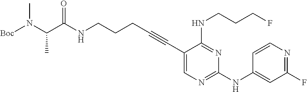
N(CCCC#CC1=CN=C(NC2=CC(F)=NC=C2)N=C1NCCCF)C(C(N([Boc])C)C)=O
